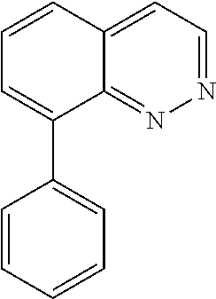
C1(C2=CC=CC=C2)=CC=CC2=CC=NN=C12
